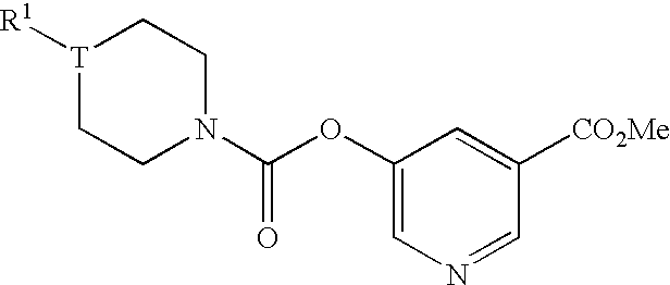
[T]1([R1])CCN(C(OC2=CN=CC([CO2Me])=C2)=O)CC1
